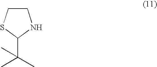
C1CSC(C(C)(C)C)N1
